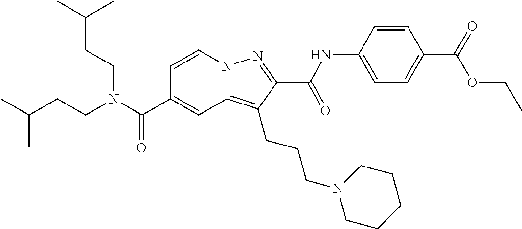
C1=CN2C(=C(CCCN3CCCCC3)C(C(NC3=CC=C(C(=O)OCC)C=C3)=O)=N2)C=C1C(N(CCC(C)C)CCC(C)C)=O
